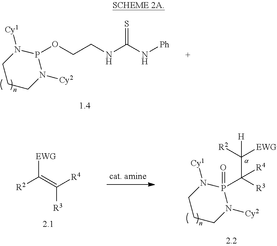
C1CCN([Cy2])P(OCCNC(N[Ph])=S)N1[Cy1].[R2]C(=C([R4])[R3])[EWG].C1CCN([Cy2])P(C([R3])(C([R2])([EWG])[H])[R4])(=O)N1[Cy1]
